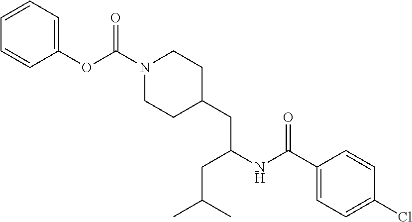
C(C1=CC=C(Cl)C=C1)(NC(CC(C)C)CC1CCN(C(OC2=CC=CC=C2)=O)CC1)=O
